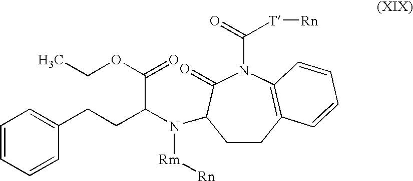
C1CC2=C(N(C([T][Rn])=O)C(=O)C1N(C(CCC1=CC=CC=C1)C(=O)OCC)[Rm][Rn])C=CC=C2
